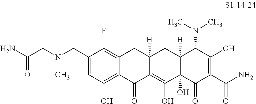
N(CC1=CC(O)=C2C(=C1F)CC1([H])C(=C(O)C3(O)C([H])(C1)C(N(C)C)C(O)=C(C(=O)N)C3=O)C2=O)(CC(N)=O)C
